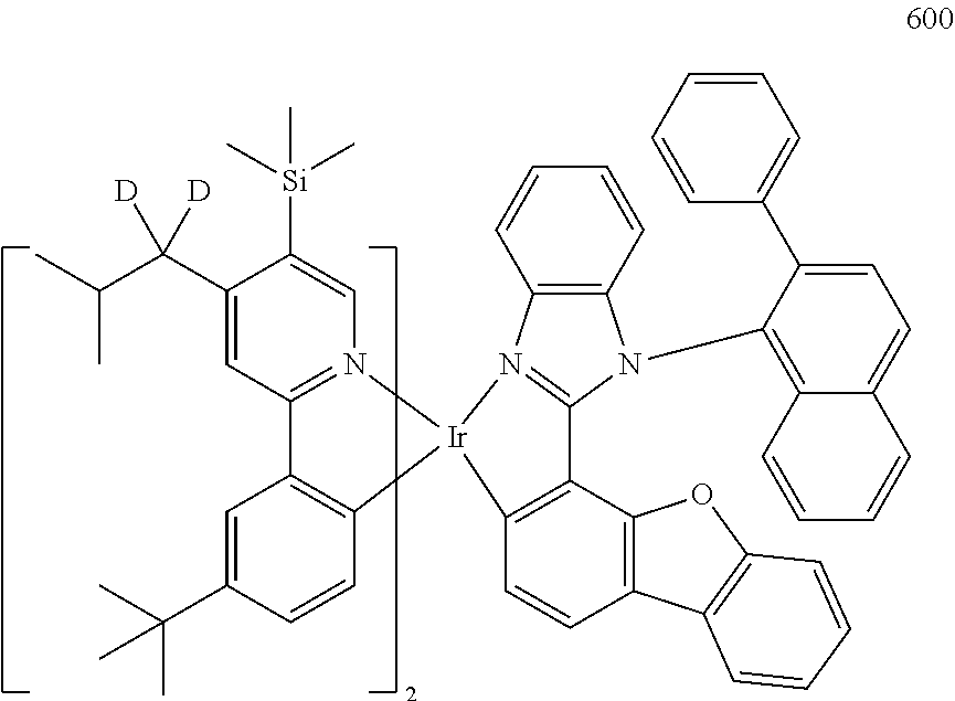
C1(C(C(C)C)([D])[D])=CC2=N(C=C1[Si](C)(C)C)[Ir]1(C3=C2C=C(C(C)(C)C)C=C3)N2=C(N(C3=C4C(=CC=C3C3=CC=CC=C3)C=CC=C4)C3=C2C=CC=C3)C2=C1C=CC1=C2OC2=C1C=CC=C2
